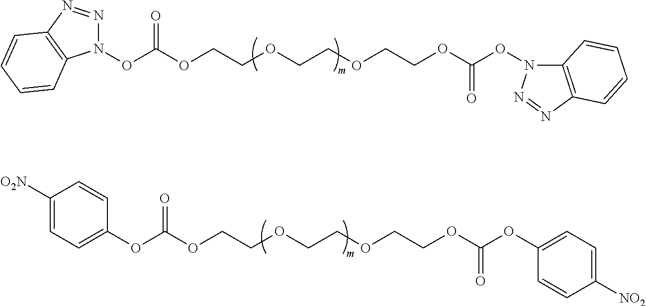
O(C(OCCOCCOCCOC(ON1C2=C(N=N1)C=CC=C2)=O)=O)N1N=NC2=C1C=CC=C2.O(C(OCCOCCOCCOC(OC1=CC=C([NO2])C=C1)=O)=O)C1=CC=C([O2N])C=C1
